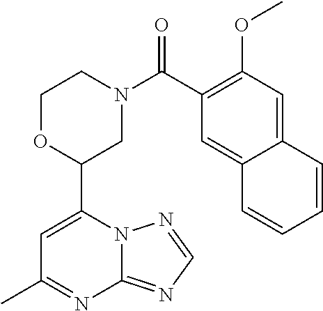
N12C(=NC=N1)N=C(C)C=C2C1CN(C(=O)C2=C(OC)C=C3C(=C2)C=CC=C3)CCO1
